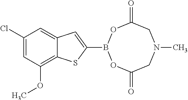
C1(Cl)=CC(OC)=C2C(=C1)C=C(B1OC(=O)CN(C)CC(=O)O1)S2
